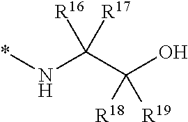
*NC(C(O)([R18])[R19])([R16])[R17]
